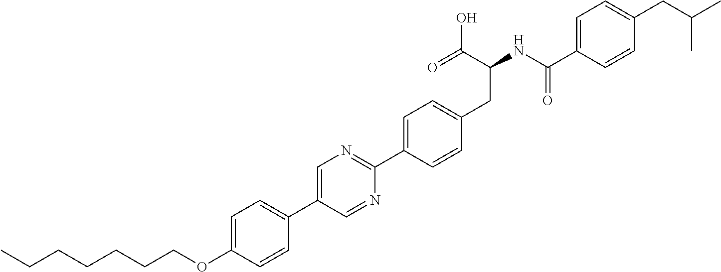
C(OC1=CC=C(C2=CN=C(C3=CC=C(CC(NC(C4=CC=C(CC(C)C)C=C4)=O)C(O)=O)C=C3)N=C2)C=C1)CCCCCC
